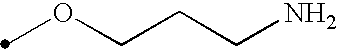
C(CN)COC
